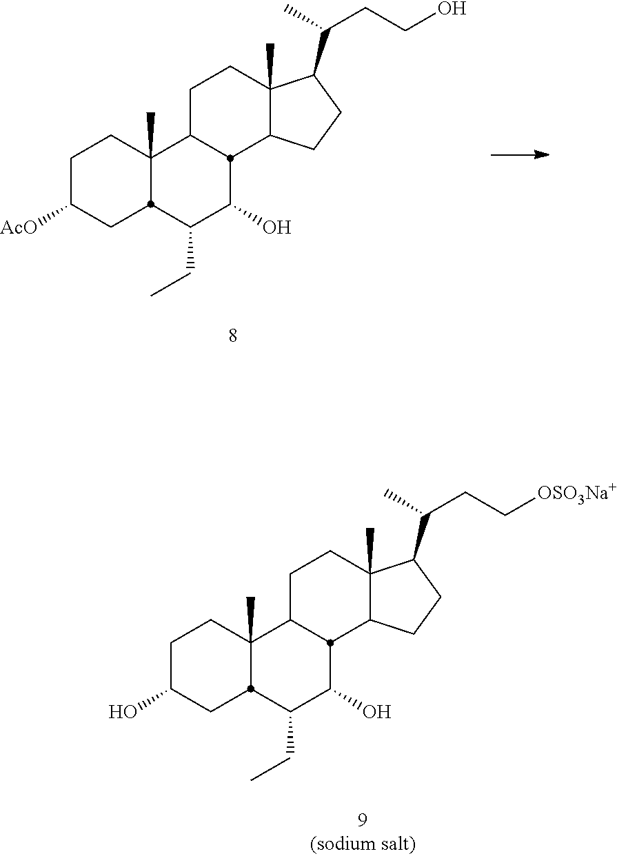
C1C([AcO])CC2C(C)(C1)C1CCC3(C)C(CCC3C(C)CCO)C1C(O)C2CC.C1C(O)CC2C(C)(C1)C1CCC3(C)C(CCC3C(C)CC[OSO3Na+])C1C(O)C2CC
